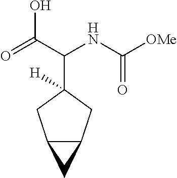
C12C(CC(C(NC([OMe])=O)C(=O)O)([H])C1)C2
